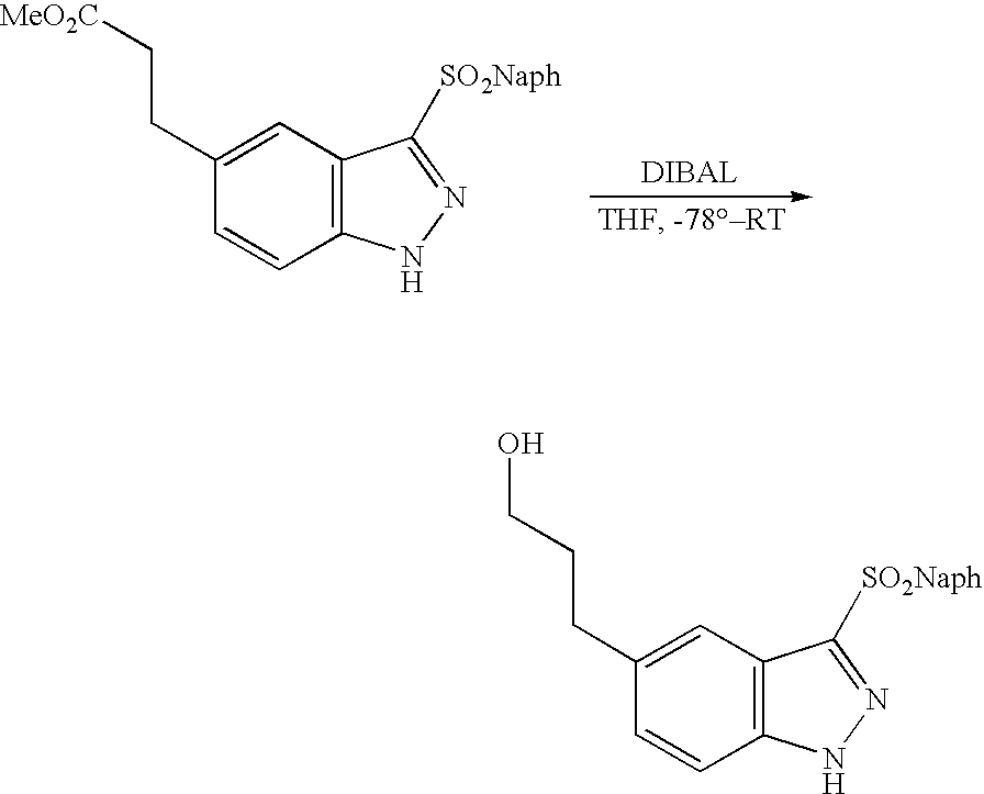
C1(CC[MeO2C])=CC2=C(C=C1)NN=C2[SO2Naph].C1(CCCO)=CC2=C(C=C1)NN=C2[SO2Naph]
